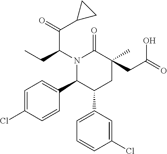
N1(C(CC)C(=O)C2CC2)C(C2=CC=C(Cl)C=C2)C(C2=CC=CC(Cl)=C2)CC(C)(CC(=O)O)C1=O
